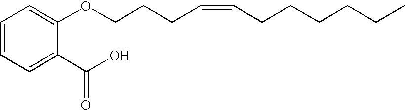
C1=CC=C(C(O)=O)C(OCCCC=CCCCCCC)=C1
